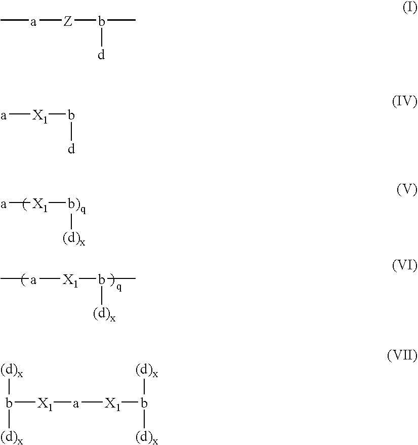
C[a][X1]b([(d)x])C.[a][X1][b)q][(d)x].C[a][Z]b(C)[d].[a][X1]b[d].[(d)x]b([X1][a][X1]b([(d)x])[(d)x])[(d)x]
